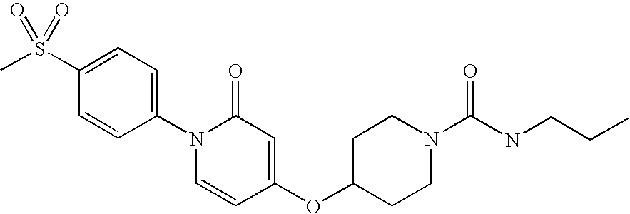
C1=C(S(C)(=O)=O)C=CC(N2C=CC(OC3CCN(C(=O)NCCC)CC3)=CC2=O)=C1
